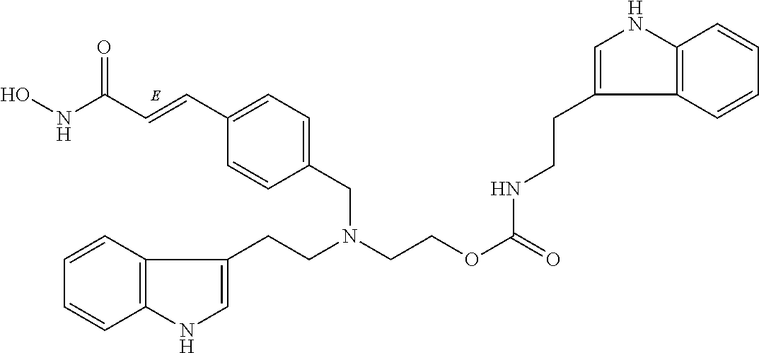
C(N(CCC1=CNC2=C1C=CC=C2)CC1=CC=C(C=CC(NO)=O)C=C1)COC(=O)NCCC1=CNC2=C1C=CC=C2
